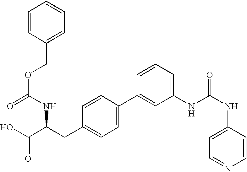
OC(C(CC1=CC=C(C2=CC(NC(NC3=CC=NC=C3)=O)=CC=C2)C=C1)NC(OCC1=CC=CC=C1)=O)=O
